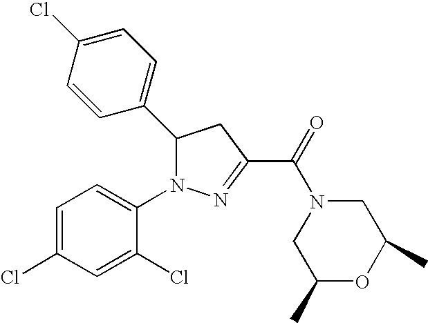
C1(C2N(C3=CC=C(Cl)C=C3Cl)N=C(C(=O)N3CC(C)OC(C)C3)C2)=CC=C(Cl)C=C1
